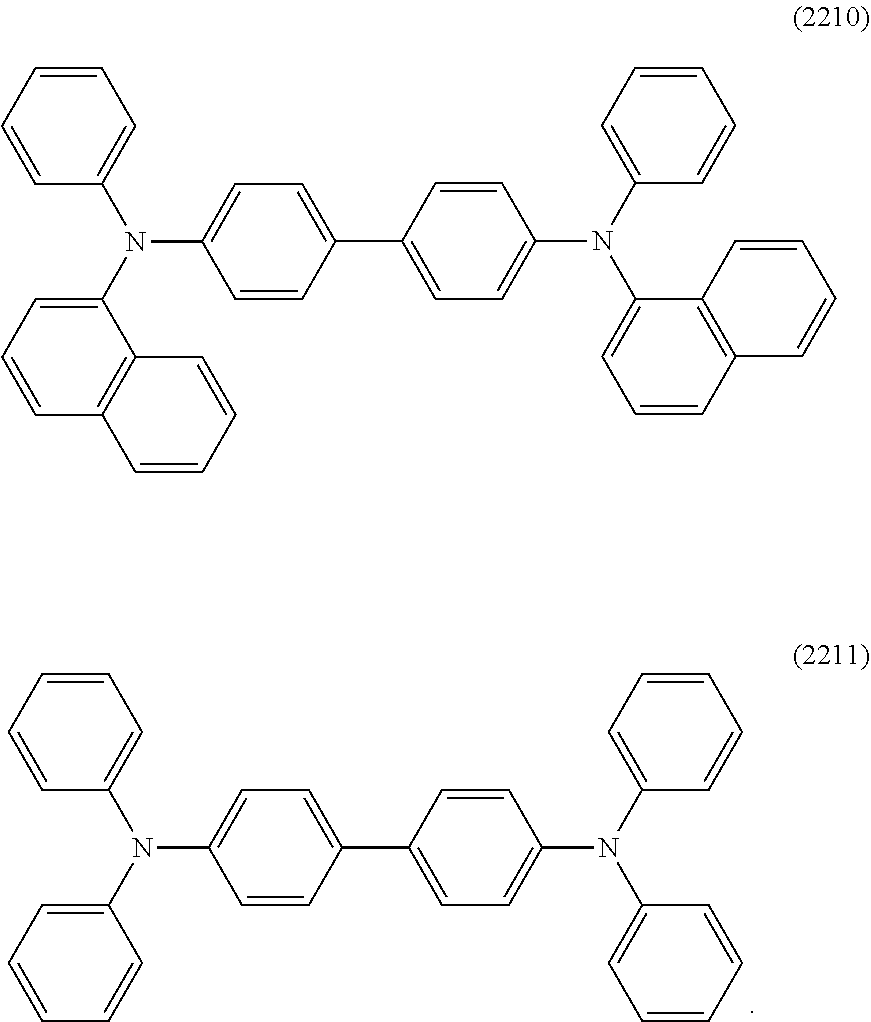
C1=CC(N(C2=CC=CC=C2)C2=CC=C(C3=CC=C(N(C4=CC=CC=C4)C4=CC=CC=C4)C=C3)C=C2)=CC=C1.C1=CC=CC(N(C2=CC=CC3=C2C=CC=C3)C2=CC=C(C3=CC=C(N(C4=CC=CC=C4)C4=CC=CC5=C4C=CC=C5)C=C3)C=C2)=C1
